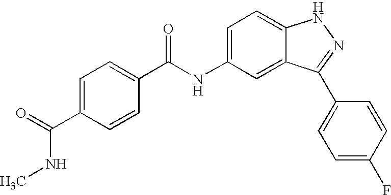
C1(C(=O)NC)=CC=C(C(NC2=CC=C3C(=C2)C(C2=CC=C(F)C=C2)=NN3)=O)C=C1
